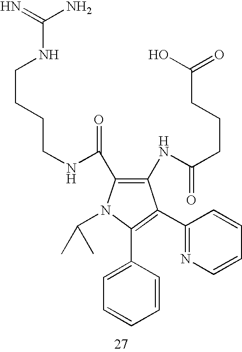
C1(NC(CCCC(O)=O)=O)=C(C(NCCCCNC(N)=N)=O)N(C(C)C)C(C2=CC=CC=C2)=C1C1=NC=CC=C1
